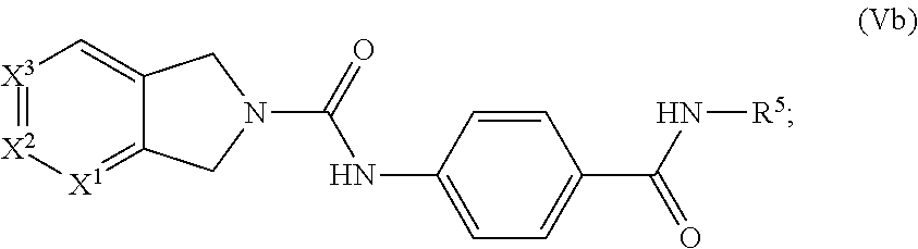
[X3]1=[X2][X1]=C2C(=C1)CN(C(=O)NC1=CC=C(C(N[R5])=O)C=C1)C2
